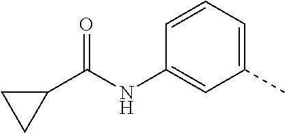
C1=CC=C(C)C=C1NC(C1CC1)=O
